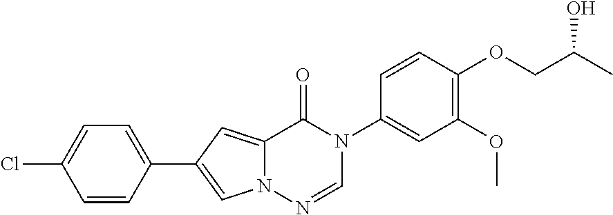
C1=CC(C2=CN3C(=C2)C(=O)N(C2=CC(OC)=C(OCC(C)O)C=C2)C=N3)=CC=C1Cl
